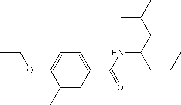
C1(C)=CC(C(NC(CC(C)C)CCC)=O)=CC=C1OCC
